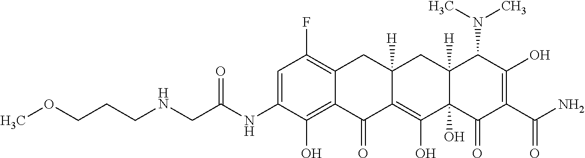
C1=C(NC(CNCCCOC)=O)C(O)=C2C(=C1F)CC1([H])C(=C(O)C3(O)C([H])(C1)C(N(C)C)C(O)=C(C(N)=O)C3=O)C2=O
